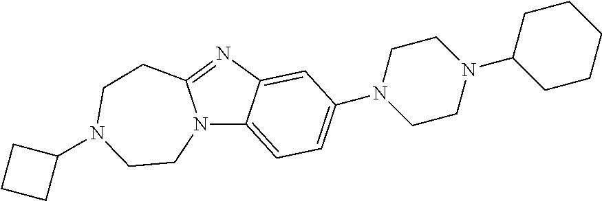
N12C3=CC=C(N4CCN(C5CCCCC5)CC4)C=C3N=C1CCN(C1CCC1)CC2
